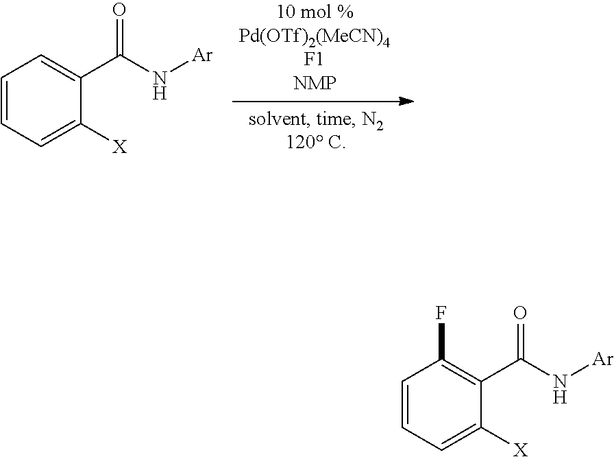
C1=CC=C([X])C(C(N[Ar])=O)=C1.C1=CC=C([X])C(C(N[Ar])=O)=C1F
